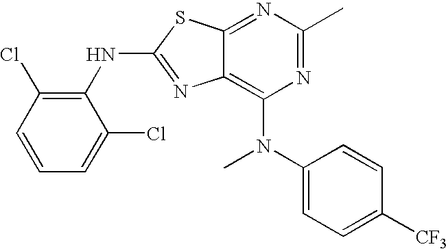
N1=C(C)N=C2C(=C1N(C1=CC=C([CF3])C=C1)C)N=C(NC1=C(Cl)C=CC=C1Cl)S2
